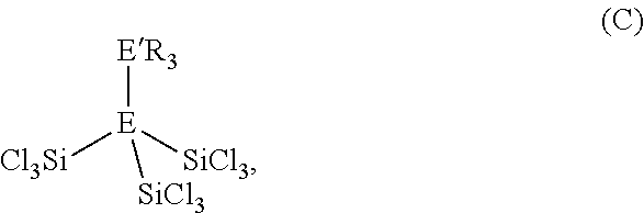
[Cl3Si][E]([SiCl3])([ER3])[SiCl3]
